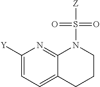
C1([Y])=CC=C2C(=N1)N(S([Z])(=O)=O)CCC2
